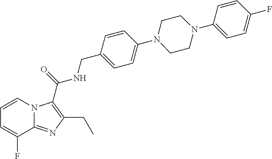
C1=CN2C(=NC(CC)=C2C(=O)NCC2=CC=C(N3CCN(C4=CC=C(F)C=C4)CC3)C=C2)C(F)=C1
